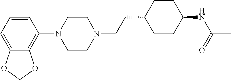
C1=CC=C2C(=C1N1CCN(CCC3CCC(NC(C)=O)CC3)CC1)OCO2
